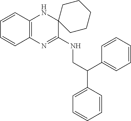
C1=CC2=C(C=C1)N=C(NCC(C1=CC=CC=C1)C1=CC=CC=C1)C1(N2)CCCCC1
